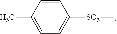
C1=C(C)C=CC([SO3]C)=C1
